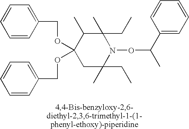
C1(C)C(C)(CC)N(OC(C)C2=CC=CC=C2)C(C)(CC)CC1(OCC1=CC=CC=C1)OCC1=CC=CC=C1
